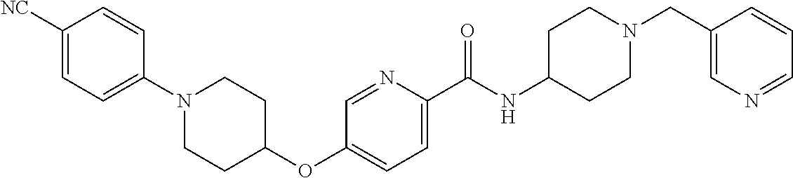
C1([NC])=CC=C(N2CCC(OC3=CC=C(C(NC4CCN(CC5=CN=CC=C5)CC4)=O)N=C3)CC2)C=C1
